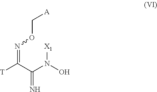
N(=C(C(N(O)[X1])=N)[T])OC[A]
